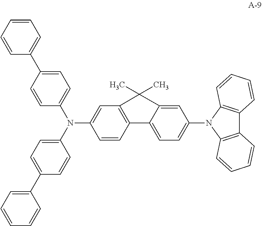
C1=CC2=C(C=C1N(C1=CC=C(C3=CC=CC=C3)C=C1)C1=CC=C(C3=CC=CC=C3)C=C1)C(C)(C)C1=CC(N3C4=C(C5=C3C=CC=C5)C=CC=C4)=CC=C21
